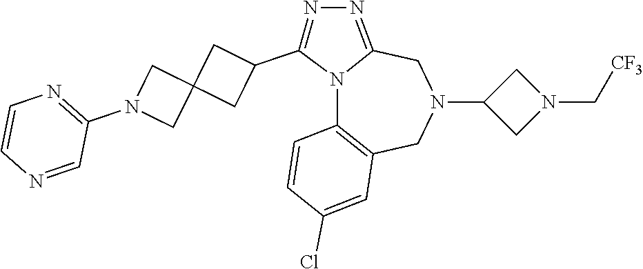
N12C3=C(CN(C4CN(C[CF3])C4)CC1=NN=C2C1CC2(C1)CN(C1=NC=CN=C1)C2)C=C(Cl)C=C3
